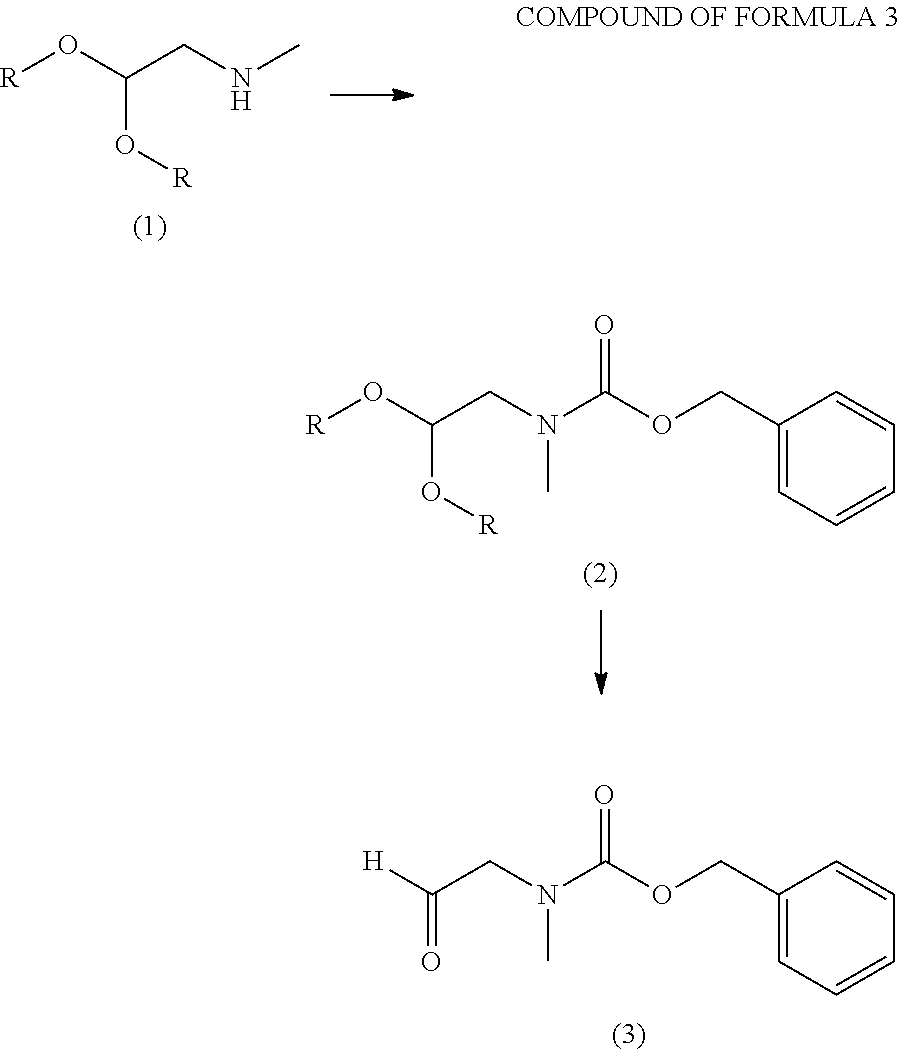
O(C(O[R])CNC)[R].O(C(O[R])CN(C(OCC1=CC=CC=C1)=O)C)[R].O=C([H])CN(C(OCC1=CC=CC=C1)=O)C
